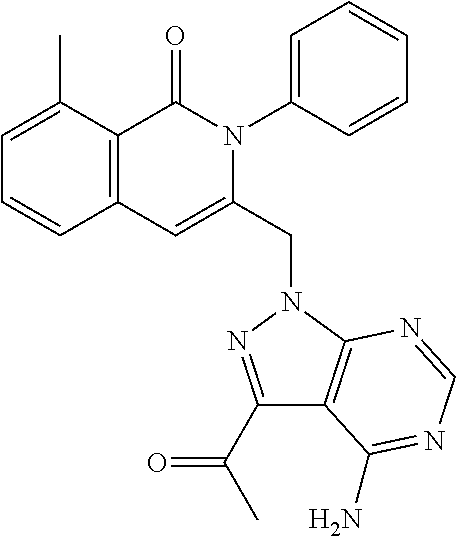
C1=C(C)C2=C(C=C1)C=C(CN1C3=C(C(C(=O)C)=N1)C(N)=NC=N3)N(C1=CC=CC=C1)C2=O
